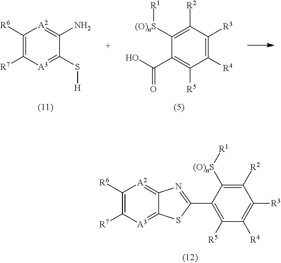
C12=[A3]C([R7])=C([R6])[A2]=C1N=C(C1=C([R5])C([R4])=C([R3])C([R2])=C1[(O)nS][R1])S2.C1(S[H])=[A3]C([R7])=C([R6])[A2]=C1N.C(C1=C([R5])C([R4])=C([R3])C([R2])=C1[(O)nS][R1])(=O)O
